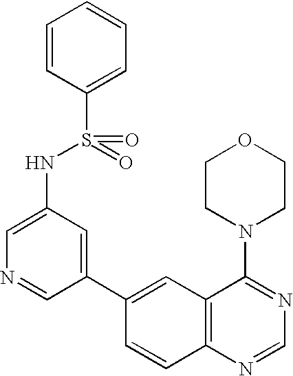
C1CN(C2=NC=NC3=C2C=C(C2=CC(NS(=O)(=O)C4=CC=CC=C4)=CN=C2)C=C3)CCO1
